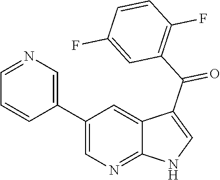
C1(C2=CN=CC=C2)=CN=C2C(=C1)C(C(=O)C1=C(F)C=CC(F)=C1)=CN2
